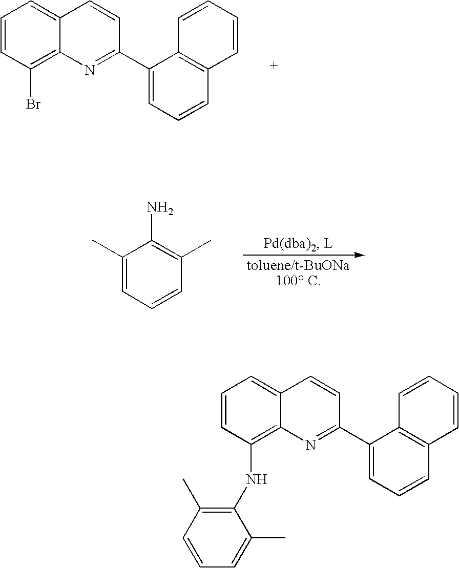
C1=CC(Br)=C2C(=C1)C=CC(C1=CC=CC3=C1C=CC=C3)=N2.C1(C)=CC=CC(C)=C1N.C1=CC(NC2=C(C)C=CC=C2C)=C2C(=C1)C=CC(C1=CC=CC3=C1C=CC=C3)=N2
